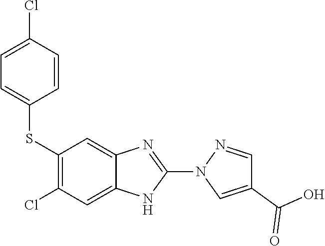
S(C1=C(Cl)C=C2C(=C1)N=C(N1C=C(C(O)=O)C=N1)N2)C1=CC=C(Cl)C=C1
